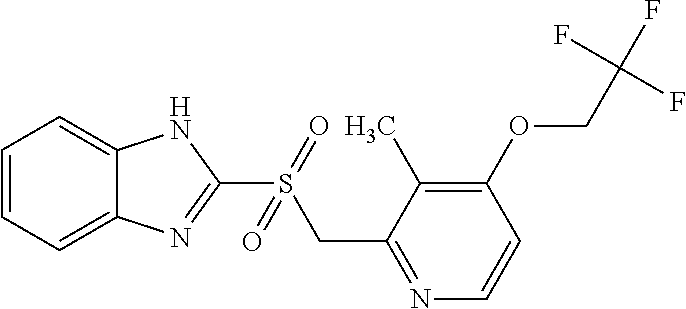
C1=CC=C2C(=C1)NC(S(CC1=NC=CC(OCC(F)(F)F)=C1C)(=O)=O)=N2
